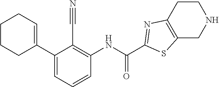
C1(C2=CC=CC(NC(C3=NC4=C(S3)CNCC4)=O)=C2C#N)=CCCCC1
